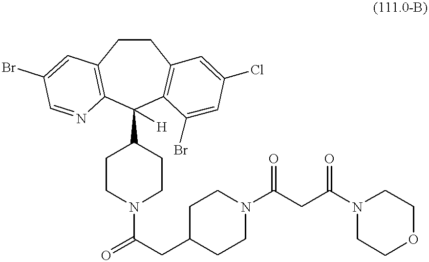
O=C(CC1CCN(C(CC(=O)N2CCOCC2)=O)CC1)N1CCC(C2([H])C3=C(CCC4=C2N=CC(Br)=C4)C=C(Cl)C=C3Br)CC1
